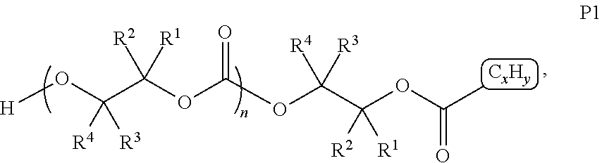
C(C(OC(OC(C(OC(C)=O)([R2])[R1])([R4])[R3])=O)([R2])[R1])(O[H])([R4])[R3]
